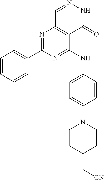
N1=C(NC2=CC=C(N3CCC(C[CN])CC3)C=C2)C2=C(N=C1C1=CC=CC=C1)C=NNC2=O
